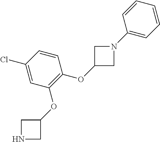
C1=CC(Cl)=CC(OC2CNC2)=C1OC1CN(C2=CC=CC=C2)C1
